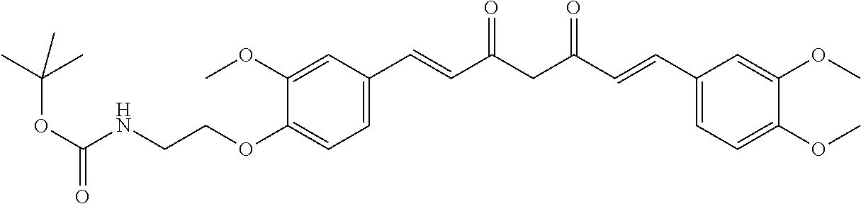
C1(OCCNC(OC(C)(C)C)=O)=CC=C(C=CC(CC(=O)C=CC2=CC=C(OC)C(OC)=C2)=O)C=C1OC
